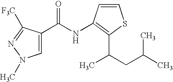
C1=C(C(NC2=C(C(CC(C)C)C)SC=C2)=O)C([F3C])=NN1C
